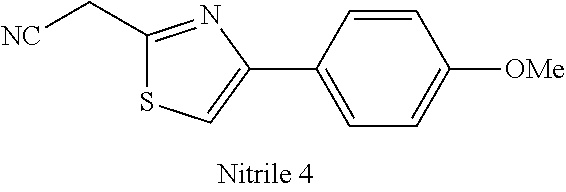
C1=CC(C2=CSC(C[NC])=N2)=CC=C1[OMe]
